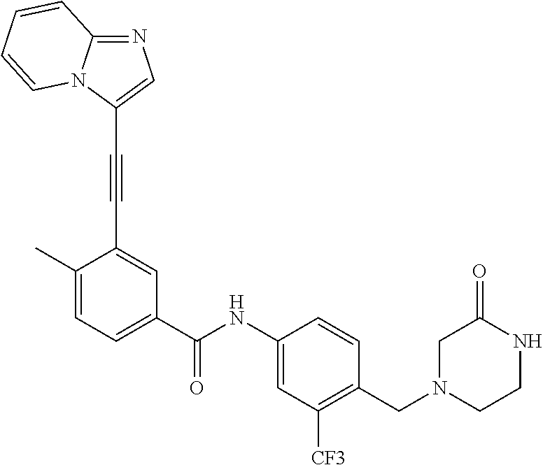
N1=C2N(C(C#CC3=CC(C(NC4=CC([CF3])=C(CN5CCNC(=O)C5)C=C4)=O)=CC=C3C)=C1)C=CC=C2
